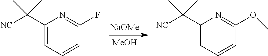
[NaOMe].[MeOH].C1(C([NC])(C)C)=CC=CC(F)=N1.C1(C([NC])(C)C)=CC=CC(OC)=N1
